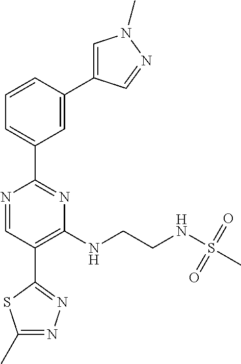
N1=CC(C2=NN=C(C)S2)=C(NCCNS(C)(=O)=O)N=C1C1=CC=CC(C2=CN(C)N=C2)=C1
